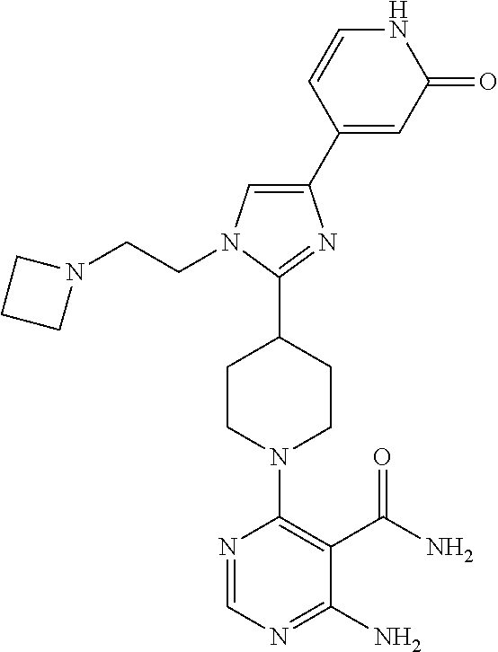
C1(C2=CN(CCN3CCC3)C(C3CCN(C4=C(C(N)=O)C(N)=NC=N4)CC3)=N2)=CC(=O)NC=C1
